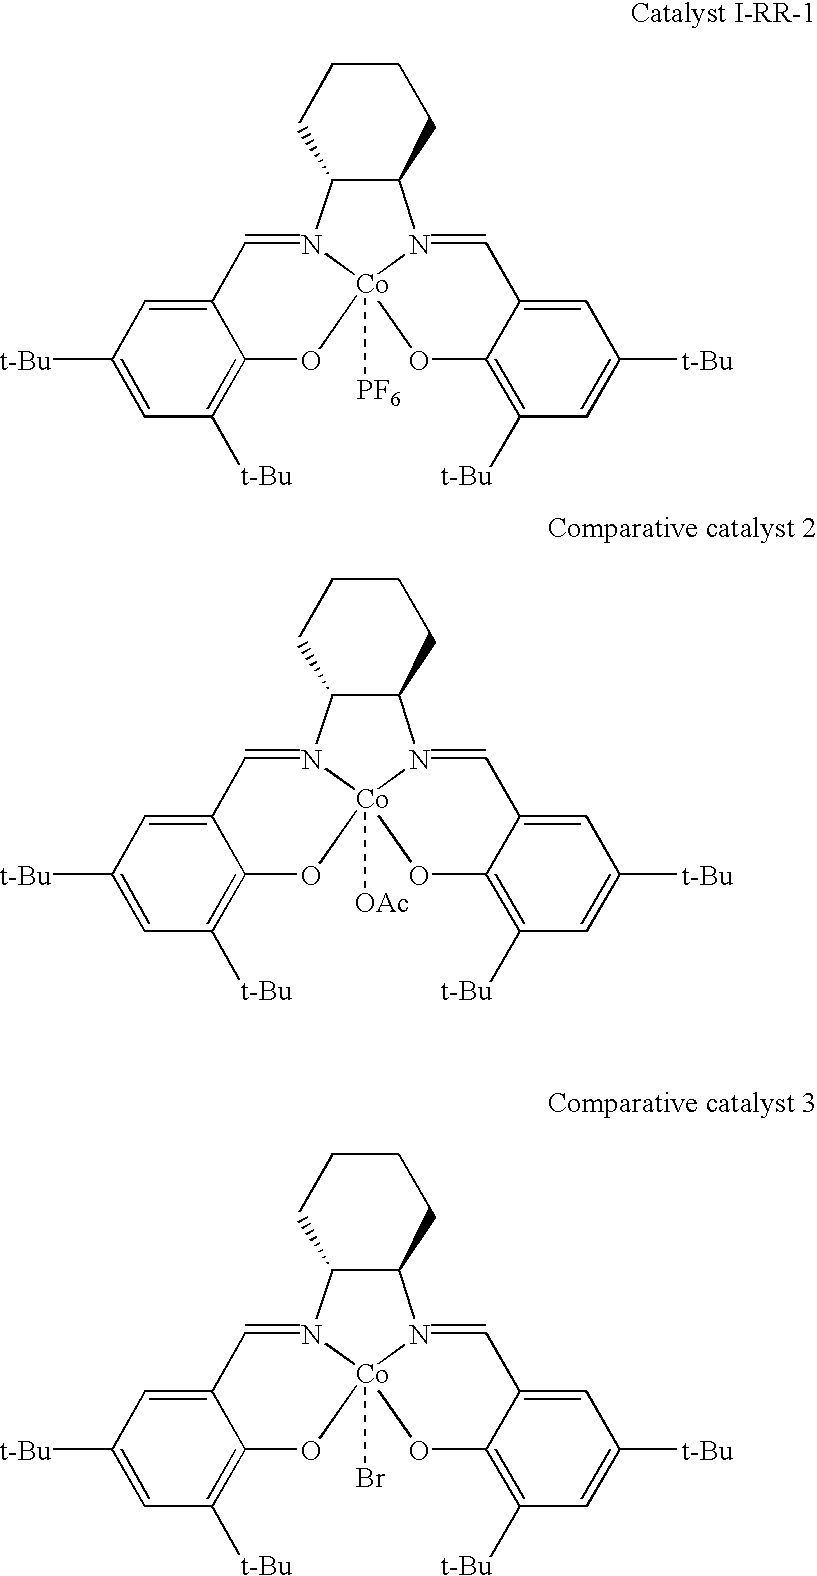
C12=CC([t-Bu])=CC([t-Bu])=C1O[Co]13([PF6])N(=C2)C2C(N1=CC1=CC([t-Bu])=CC([t-Bu])=C1O3)CCCC2.C12=CC([t-Bu])=CC([t-Bu])=C1O[Co]13([OAc])N(=C2)C2C(N1=CC1=CC([t-Bu])=CC([t-Bu])=C1O3)CCCC2.C12=CC([t-Bu])=CC([t-Bu])=C1O[Co]13(Br)N(=C2)C2C(N1=CC1=CC([t-Bu])=CC([t-Bu])=C1O3)CCCC2
